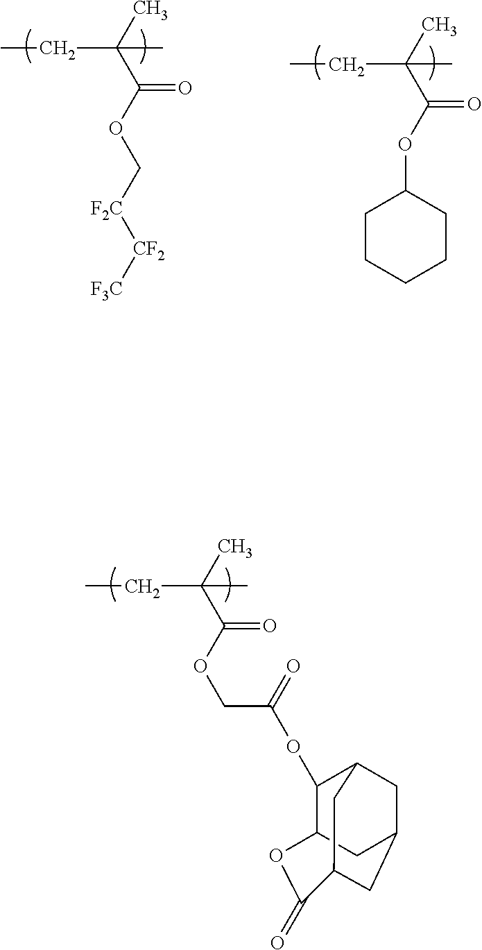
CC(C(OC[F2C][CF2][F3C])=O)(C)CC.CC(C(OC1CCCCC1)=O)(C)CC.CC(C(OCC(OC1C2OC(=O)C3CC(CC1C3)C2)=O)=O)(C)CC
